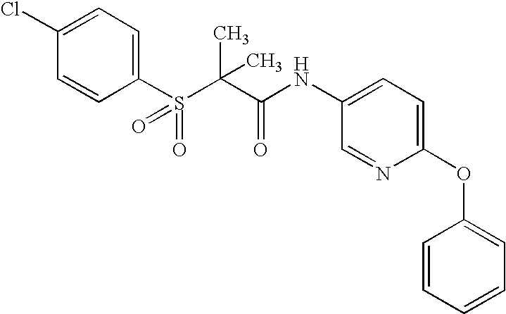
C1(Cl)=CC=C(S(C(C(NC2=CC=C(OC3=CC=CC=C3)N=C2)=O)(C)C)(=O)=O)C=C1
